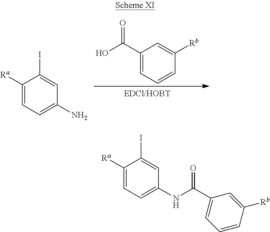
C1([Rb])=CC(C(O)=O)=CC=C1.C1([Ra])=CC=C(N)C=C1I.C1([Ra])=CC=C(NC(C2=CC=CC([Rb])=C2)=O)C=C1I
